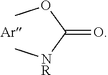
COC([NR]C)=O.[Ar]
